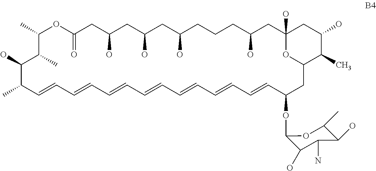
C1(C)OC(=O)CC(O)CC(O)CC(O)CCCC(O)CC2(O)CC(O)C(C)C(CC(OC3C(O)C(N)C(O)C(C)O3)C=CC=CC=CC=CC=CC=CC=CC(C)C(O)C1C)O2
